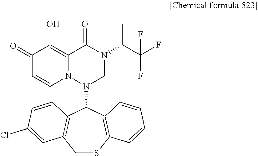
C1(=O)C=CN2C(=C1O)C(=O)N(C(C(F)(F)F)C)CN2C1C2=C(CSC3=C1C=CC=C3)C=C(Cl)C=C2
